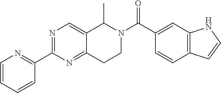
C1=CC=CC(C2=NC=C3C(=N2)CCN(C(C2=CC4=C(C=C2)C=CN4)=O)C3C)=N1
